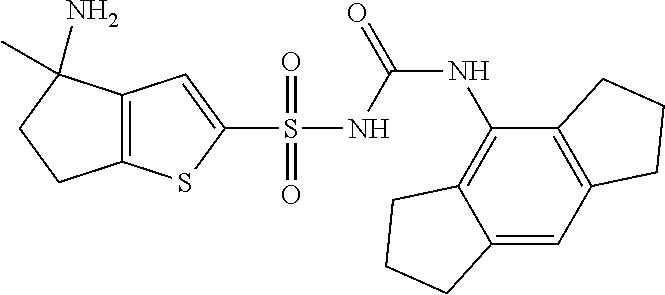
C12=C(SC(S(=O)(=O)NC(NC3=C4C(=CC5=C3CCC5)CCC4)=O)=C1)CCC2(C)N
